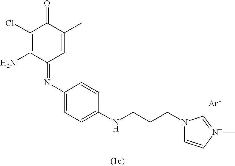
C1(Cl)=C(N)C(=NC2=CC=C(NCCCN3C=C[N+](C)=C3)C=C2)C=C(C)C1=O
